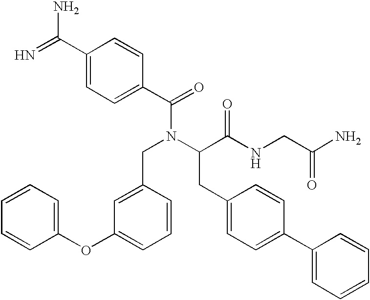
NC(=N)C1=CC=C(C(=O)N(CC2=CC(OC3=CC=CC=C3)=CC=C2)C(CC2=CC=C(C3=CC=CC=C3)C=C2)C(=O)NCC(=O)N)C=C1
